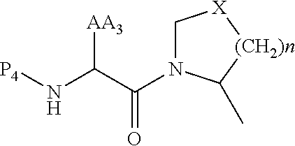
[P4]NC(C(=O)N1C[X][(CH2)n]C1C)[AA3]
